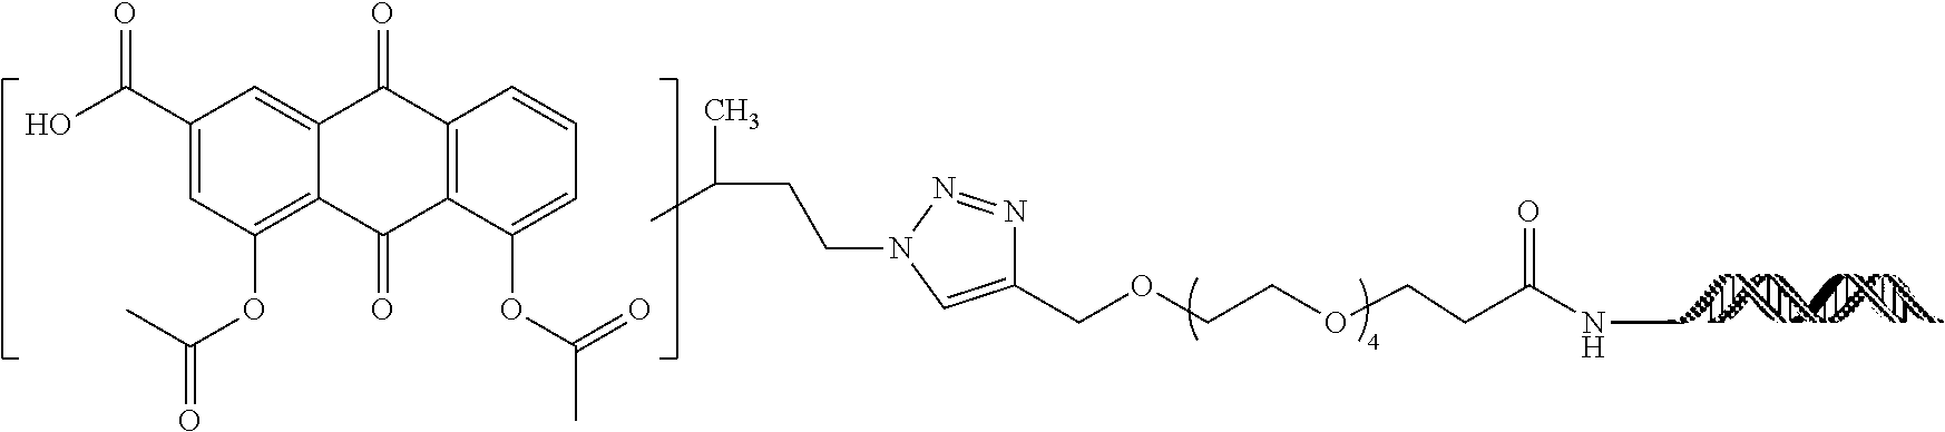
C1(COCCOCCC(NC)=O)=CN(CCC(C)C)N=N1.C1(C(=O)O)=CC(OC(C)=O)=C2C(=C1)C(=O)C1=C(C2=O)C(OC(C)=O)=CC=C1
